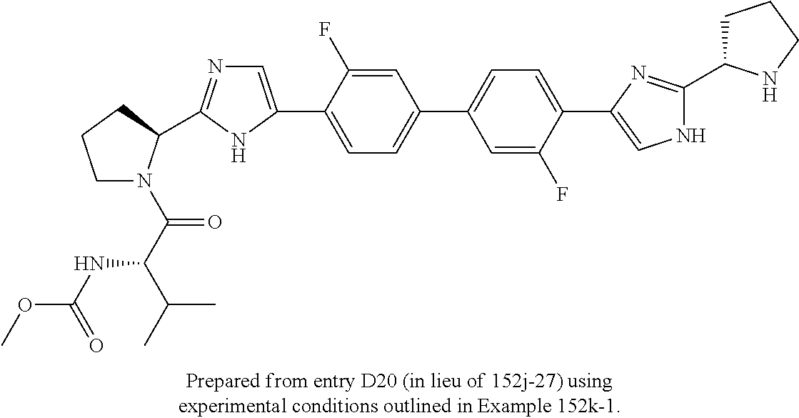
C1N(C(C(C(C)C)NC(OC)=O)=O)C(C2=NC=C(C3=CC=C(C4=CC=C(C5=CNC(C6CCCN6)=N5)C(F)=C4)C=C3F)N2)CC1
